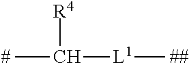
CC([L1]C)[R4]
